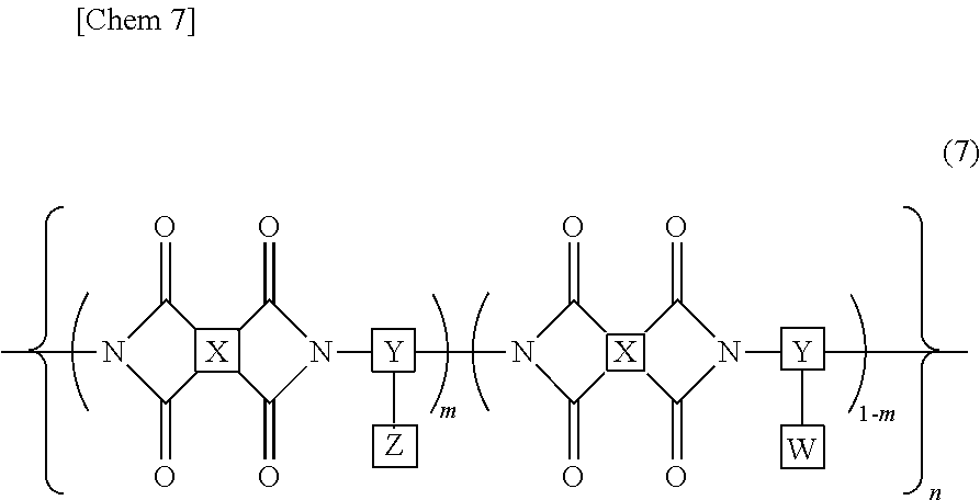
C1(=O)N([Y]([Z])N2C(=O)[X]3(C(=O)N(C)C3=O)C2=O)C(=O)[X]12C(=O)N([Y](C)[W])C2=O
